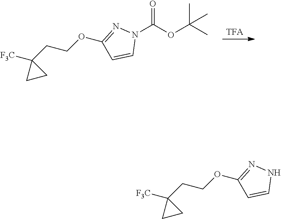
[TFA].N1(C(OC(C)(C)C)=O)N=C(OCCC2([F3C])CC2)C=C1.N1N=C(OCCC2([F3C])CC2)C=C1
